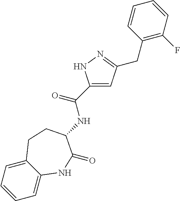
C1=C2C(=CC=C1)CCC(NC(C1=CC(CC3=C(F)C=CC=C3)=NN1)=O)C(=O)N2
